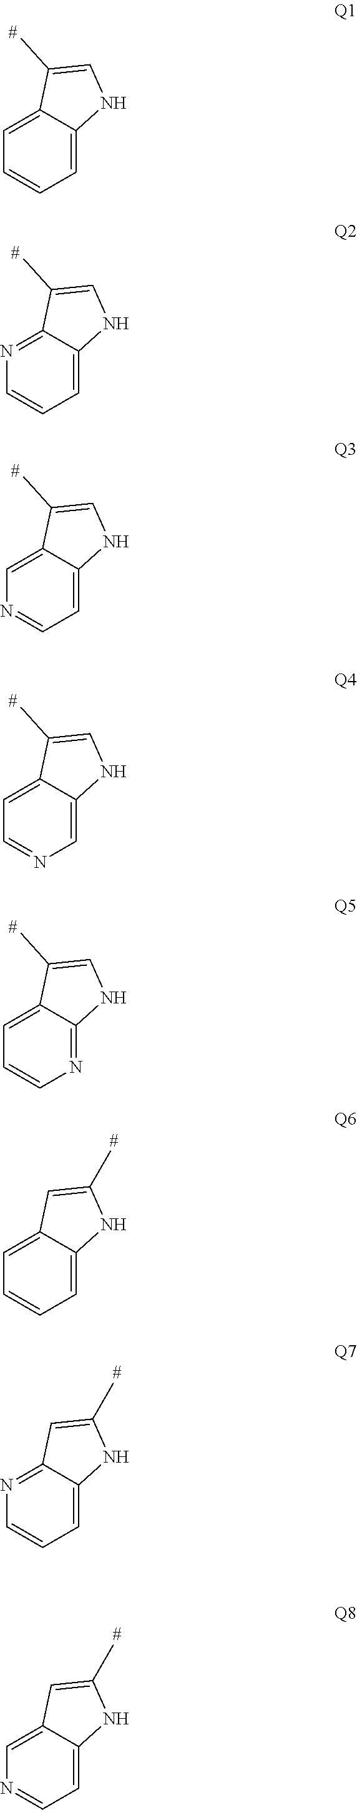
C1=C2C(=CC=C1)C(C)=CN2.C1=C2C(=NC=C1)C(C)=CN2.C1=C2C(=CN=C1)C(C)=CN2.C1=C2C(=CC=N1)C(C)=CN2.N1=C2C(=CC=C1)C(C)=CN2.C1=C2C(=CC=C1)C=C(C)N2.C1=C2C(=NC=C1)C=C(C)N2.C1=C2C(=CN=C1)C=C(C)N2
